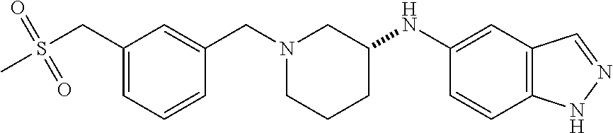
C1(CS(C)(=O)=O)=CC=CC(CN2CCCC(NC3=CC4=C(C=C3)NN=C4)C2)=C1
